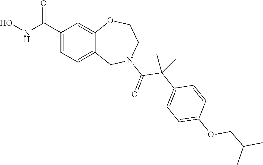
C1(C(NO)=O)=CC=C2C(=C1)OCCN(C(=O)C(C1=CC=C(OCC(C)C)C=C1)(C)C)C2
